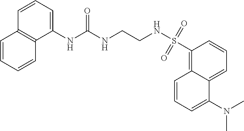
C1(S(NCCNC(NC2=CC=CC3=C2C=CC=C3)=O)(=O)=O)=C2C(=CC=C1)C(N(C)C)=CC=C2
